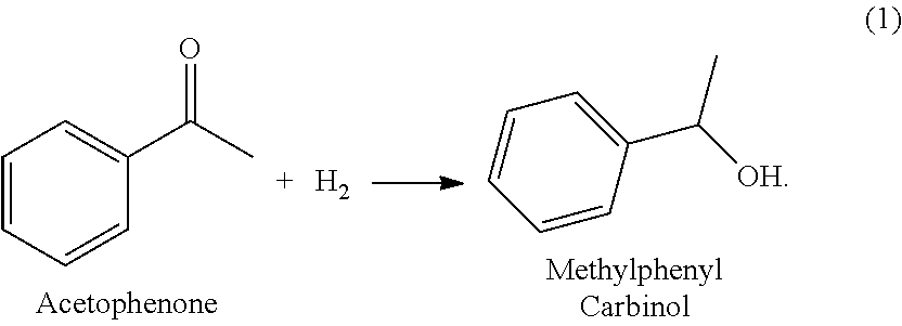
C1=CC=CC(C(C)=O)=C1.[H2].C1=CC(C([OH])C)=CC=C1
